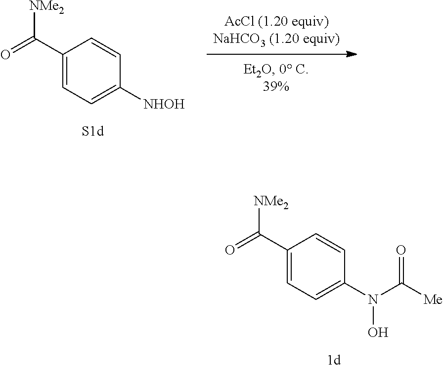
C1=C(C(=O)[NMe2])C=CC(N(C([Me])=O)O)=C1.C1(C(=O)[NMe2])=CC=C([NHOH])C=C1
